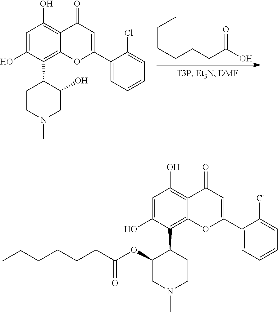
O=C(O)CCCCCC.C1=C(O)C(C2CCN(C)CC2O)=C2C(=C1O)C(=O)C=C(C1=CC=CC=C1Cl)O2.C1=C(O)C(C2C(OC(CCCCCC)=O)CN(C)CC2)=C2C(=C1O)C(=O)C=C(C1=CC=CC=C1Cl)O2
